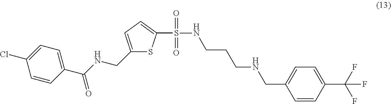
C1(CNC(C2=CC=C(Cl)C=C2)=O)=CC=C(S(NCCCNCC2=CC=C(C(F)(F)F)C=C2)(=O)=O)S1
